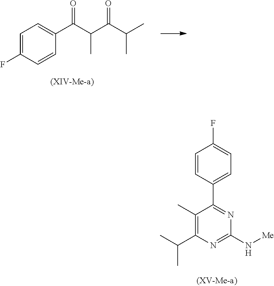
C1=C(F)C=CC(C(C(C(C(C)C)=O)C)=O)=C1.CC1=C(C(C)C)N=C(N[Me])N=C1C1=CC=C(F)C=C1
